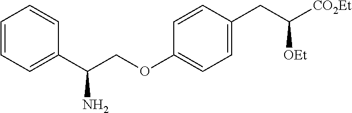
C1=CC=C(C(COC2=CC=C(CC([CO2Et])[OEt])C=C2)N)C=C1
